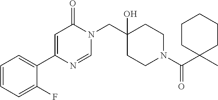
C1(C2=CC(=O)N(CC3(O)CCN(C(C4(C)CCCCC4)=O)CC3)C=N2)=CC=CC=C1F
